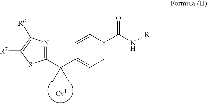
N1=C(C(C2=CC=C(C(N[R1])=O)C=C2)(C)C)SC([R7])=C1[R6]
